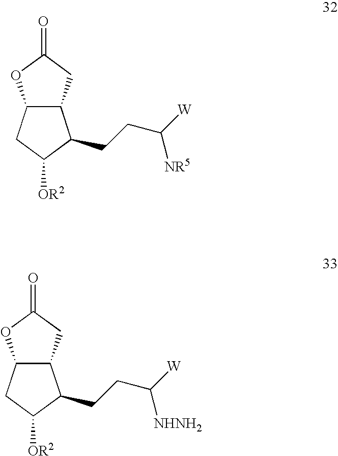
C12C(CC(=O)O1)C(CCC([NR5])[W])C([OR2])C2.C12C(CC(=O)O1)C(CCC([NHNH2])[W])C([OR2])C2
